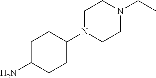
C1C(N)CCC(N2CCN(CC)CC2)C1
